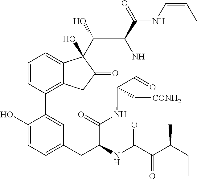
C1(O)=CC=C2C=C1C1=C3C(=CC=C1)C(O)(C(=O)C3)C(O)C(C(=O)NC=CC)NC(=O)C(C[CONH2])NC(=O)C(NC(C(C(CC)C)=O)=O)C2
